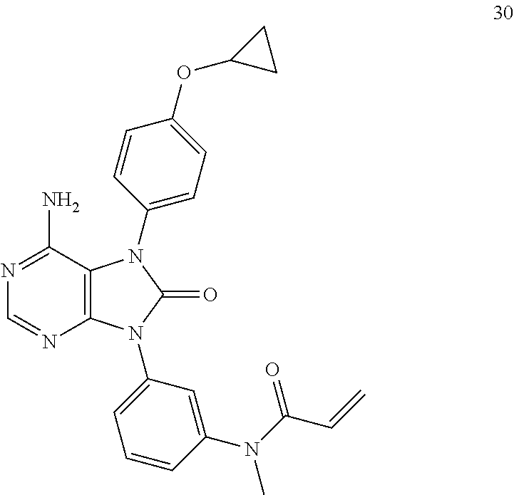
C12=C(C(N)=NC=N1)N(C1=CC=C(OC3CC3)C=C1)C(=O)N2C1=CC=CC(N(C(=O)C=C)C)=C1
